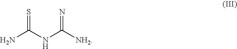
C(N)(NC([NH2])=N)=S
